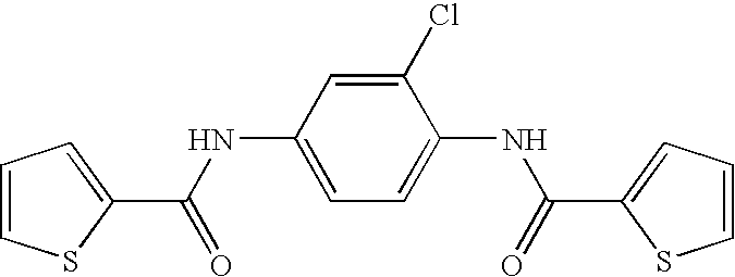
N(C1=CC=C(NC(C2=CC=CS2)=O)C(Cl)=C1)C(C1=CC=CS1)=O
